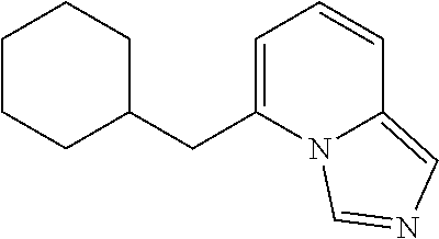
C1=C(CC2CCCCC2)N2C(=CN=C2)C=C1
